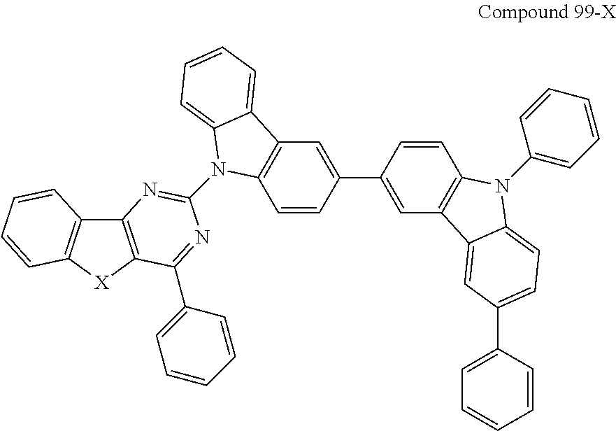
C12=C([X]C3=C1C=CC=C3)C(C1=CC=CC=C1)=NC(N1C3=C(C=C(C4=CC5=C(C=C4)N(C4=CC=CC=C4)C4=CC=C(C6=CC=CC=C6)C=C54)C=C3)C3=CC=CC=C31)=N2
